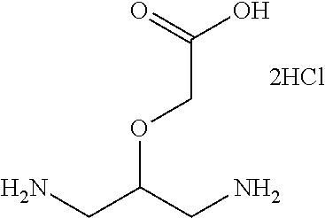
C(C(CN)OCC(=O)O)N
